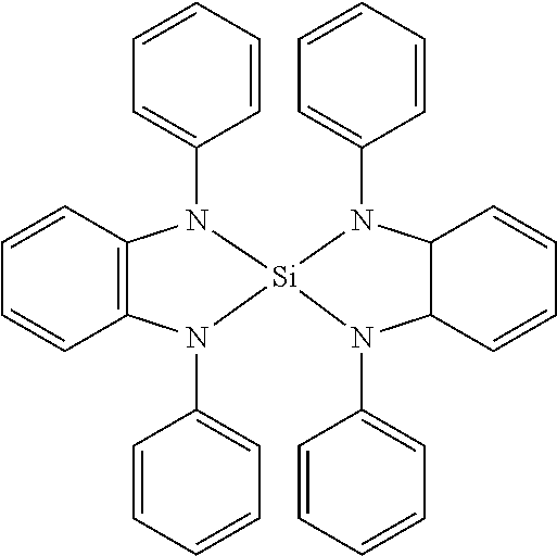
C1=CC=CC(N2C3=C(C=CC=C3)N(C3=CC=CC=C3)[Si]23N(C2=CC=CC=C2)C2C(N3C3=CC=CC=C3)C=CC=C2)=C1
